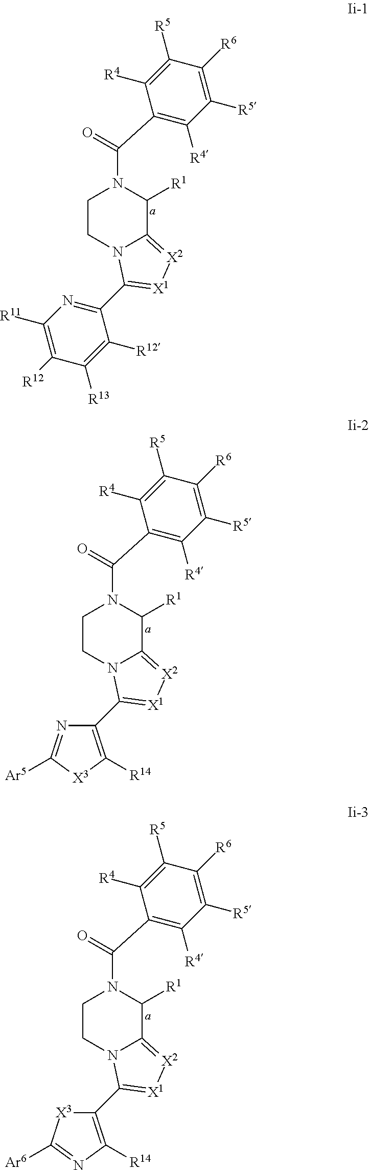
C1CN2C(=[X2][X1]=C2C2=NC([R11])=C([R12])C([R13])=C2[R12])C([R1])N1C(=O)C1=C([R4])C([R5])=C([R6])C([R5])=C1[R4].C1CN2C(=[X2][X1]=C2C2=C([R14])[X3]C([Ar5])=N2)C([R1])N1C(=O)C1=C([R4])C([R5])=C([R6])C([R5])=C1[R4].C1CN2C(=[X2][X1]=C2C2=C([R14])N=C([Ar6])[X3]2)C([R1])N1C(=O)C1=C([R4])C([R5])=C([R6])C([R5])=C1[R4]
